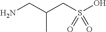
C(N)C(CS(O)(=O)=O)C
